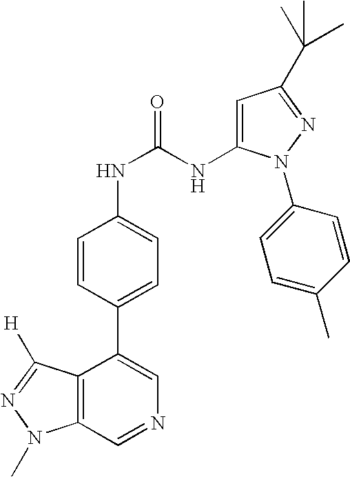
C12=C(C=NC=C1C1=CC=C(NC(NC3=CC(C(C)(C)C)=NN3C3=CC=C(C)C=C3)=O)C=C1)N(C)N=C2[H]
